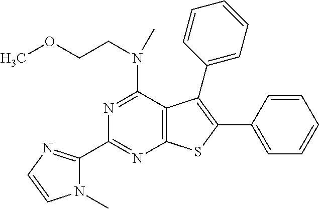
C1(C2=NC=CN2C)=NC2=C(C(N(CCOC)C)=N1)C(C1=CC=CC=C1)=C(C1=CC=CC=C1)S2
